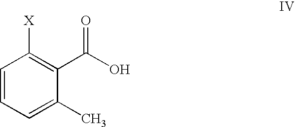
C1=CC=C(C)C(C(O)=O)=C1[X]
